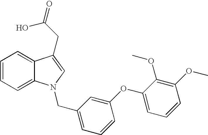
C1=CC=C2C(=C1)C(CC(O)=O)=CN2CC1=CC=CC(OC2=CC=CC(OC)=C2OC)=C1
